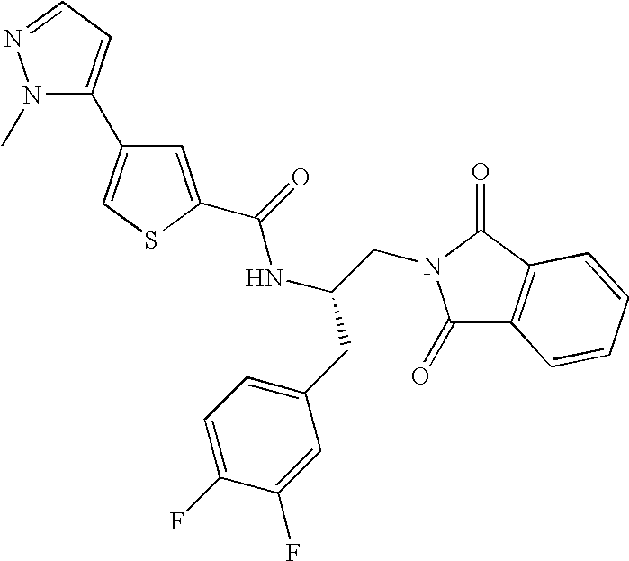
C1=C(C(=O)NC(CN2C(=O)C3=C(C2=O)C=CC=C3)CC2=CC=C(F)C(F)=C2)SC=C1C1=CC=NN1C
